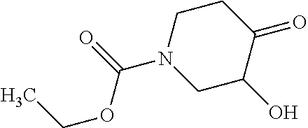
C1C(O)C(=O)CCN1C(=O)OCC
